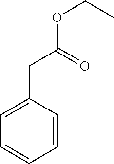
C1(CC(OCC)=O)=CC=CC=C1
